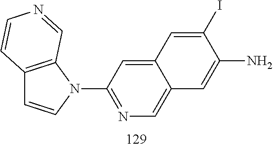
C12=C(N(C3=NC=C4C(=C3)C=C(I)C(N)=C4)C=C1)C=NC=C2
